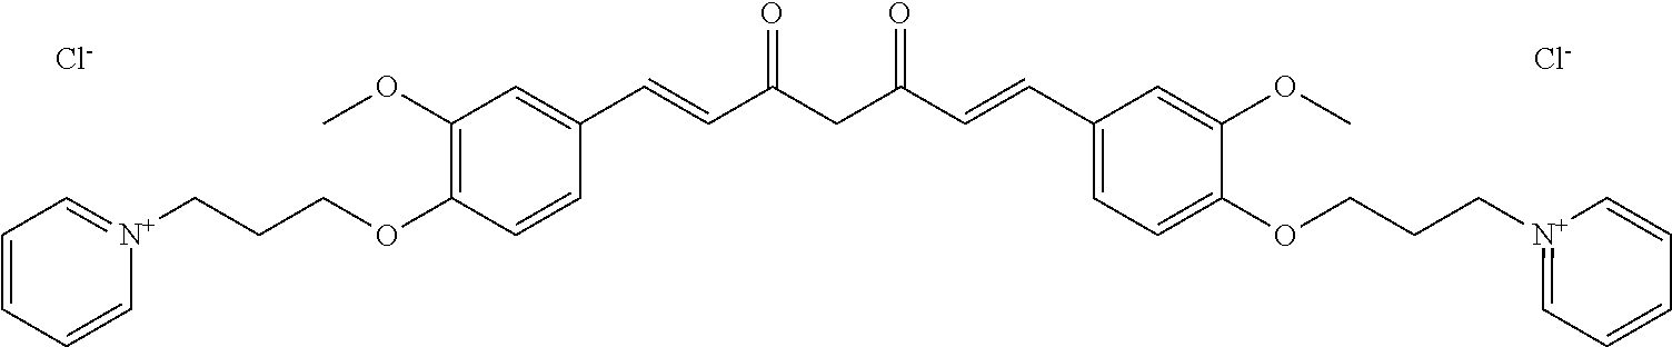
C1(OCCC[N+]2=CC=CC=C2)=C(OC)C=C(C=CC(CC(=O)C=CC2=CC=C(OCCC[N+]3=CC=CC=C3)C(OC)=C2)=O)C=C1.[Cl-].[Cl-]
